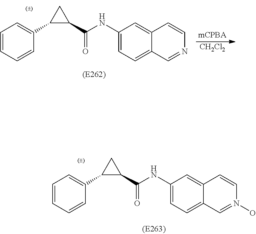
C1=CC=CC(C2C(C(NC3=CC=C4C(=C3)C=CN=C4)=O)C2)=C1.[CH2Cl2].C1=CC=CC(C2C(C(NC3=CC=C4C(=C3)C=CN(O)=C4)=O)C2)=C1
